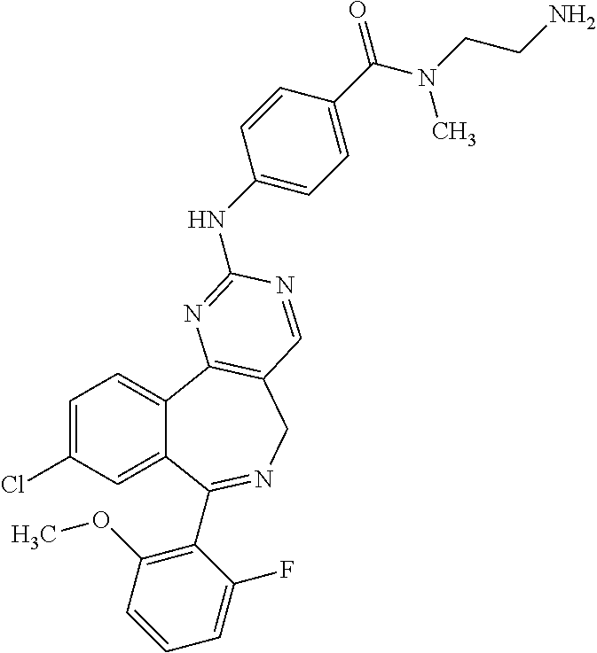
C1=C(Cl)C=C2C(=C1)C1=C(CN=C2C2=C(OC)C=CC=C2F)C=NC(NC2=CC=C(C(N(CCN)C)=O)C=C2)=N1
